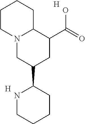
C1CN2C(CC1)C(C(=O)O)CC(C1NCCCC1)C2.[H].[H]
